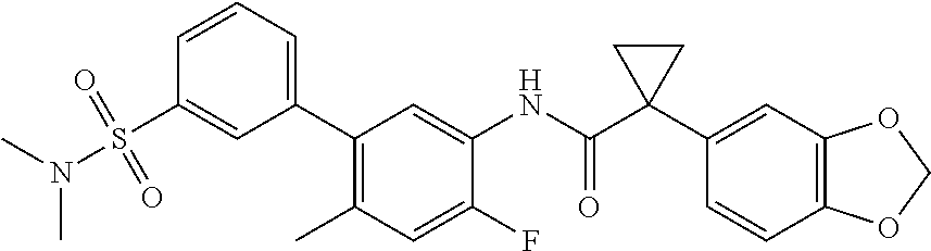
C1(NC(C2(C3=CC4=C(C=C3)OCO4)CC2)=O)=CC(C2=CC=CC(S(N(C)C)(=O)=O)=C2)=C(C)C=C1F
